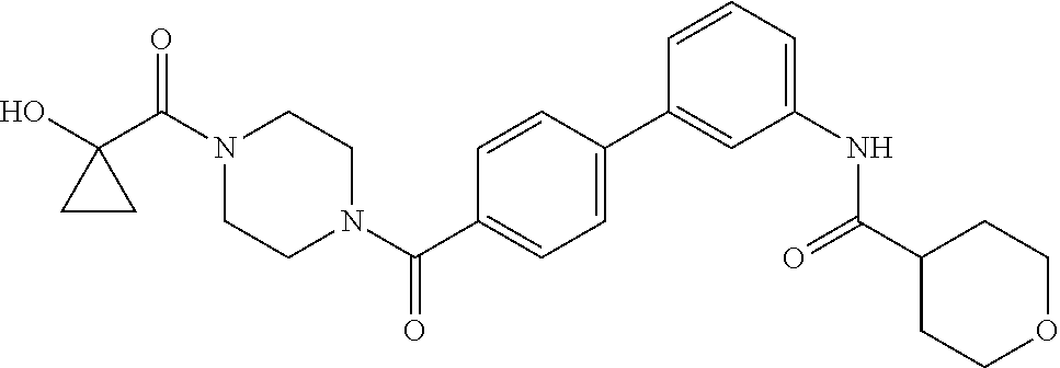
OC1(C(N2CCN(C(=O)C3=CC=C(C4=CC(NC(=O)C5CCOCC5)=CC=C4)C=C3)CC2)=O)CC1
